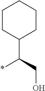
C1CC(C(CO)*)CCC1
